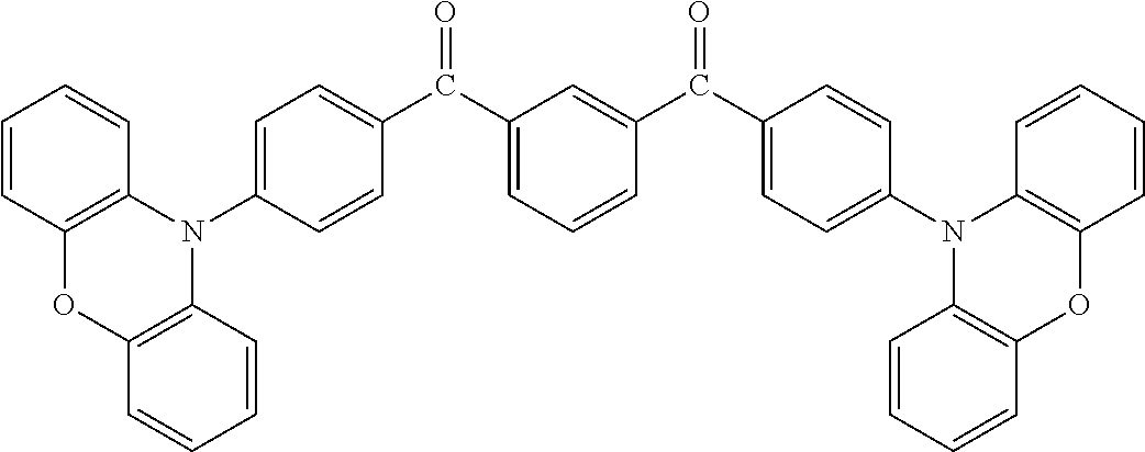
C1=CC2=C(C=C1)N(C1=CC=C(C(C3=CC=CC(C(C4=CC=C(N5C6=C(OC7=C5C=CC=C7)C=CC=C6)C=C4)=O)=C3)=O)C=C1)C1=C(O2)C=CC=C1
